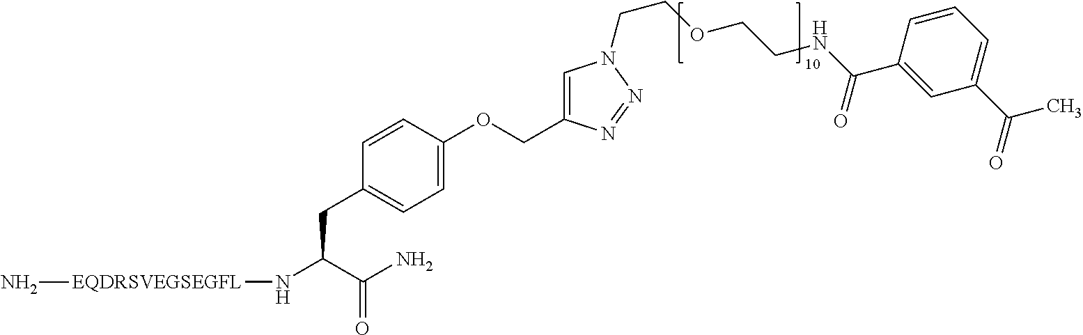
C1=CC(OCC2=CN(CCOCCNC(C3=CC(C(C)=O)=CC=C3)=O)N=N2)=CC=C1CC(N[EQDRSVEGSEGFL]N)C(N)=O
